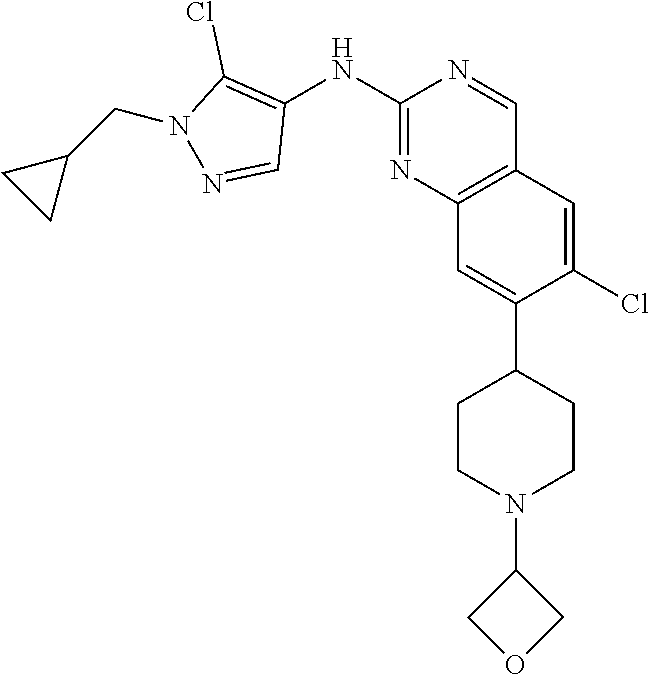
C12=C(C=C(Cl)C(C3CCN(C4COC4)CC3)=C1)C=NC(NC1=C(Cl)N(CC3CC3)N=C1)=N2
